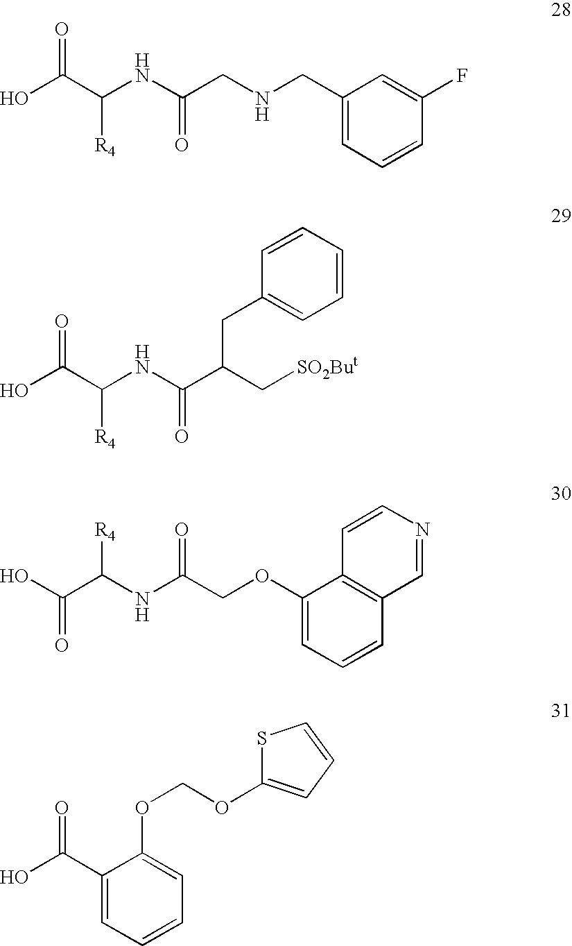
OC(C(NC(CNCC1=CC=CC(F)=C1)=O)[R4])=O.OC(C(NC(C(C[SO2But])CC1=CC=CC=C1)=O)[R4])=O.OC(C(NC(COC1=CC=CC2=C1C=CN=C2)=O)[R4])=O.OC(C1=CC=CC=C1OCOC1=CC=CS1)=O
